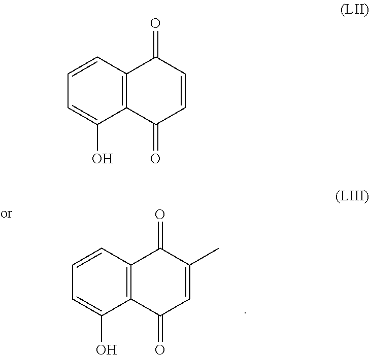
C1=CC2=C(C(O)=C1)C(=O)C=C(C)C2=O.C1=CC2=C(C(O)=C1)C(=O)C=CC2=O
